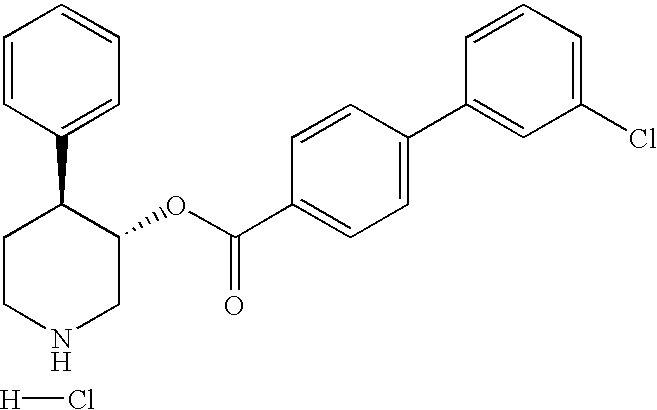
[H]Cl.C1CC(C2=CC=CC=C2)C(OC(C2=CC=C(C3=CC(Cl)=CC=C3)C=C2)=O)CN1
